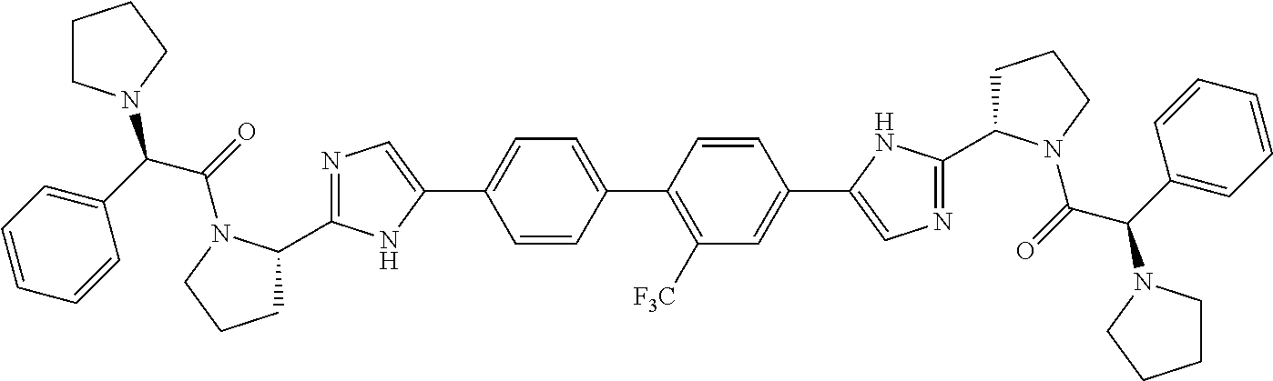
C1=CC(C2=C([F3C])C=C(C3=CN=C(C4CCCN4C(=O)C(C4=CC=CC=C4)N4CCCC4)N3)C=C2)=CC=C1C1=CN=C(C2CCCN2C(=O)C(C2=CC=CC=C2)N2CCCC2)N1
